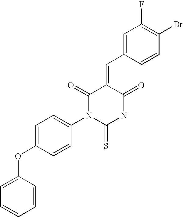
C1(OC2=CC=C(N3C(=S)NC(=O)C(=CC4=CC(F)=C(Br)C=C4)C3=O)C=C2)=CC=CC=C1
